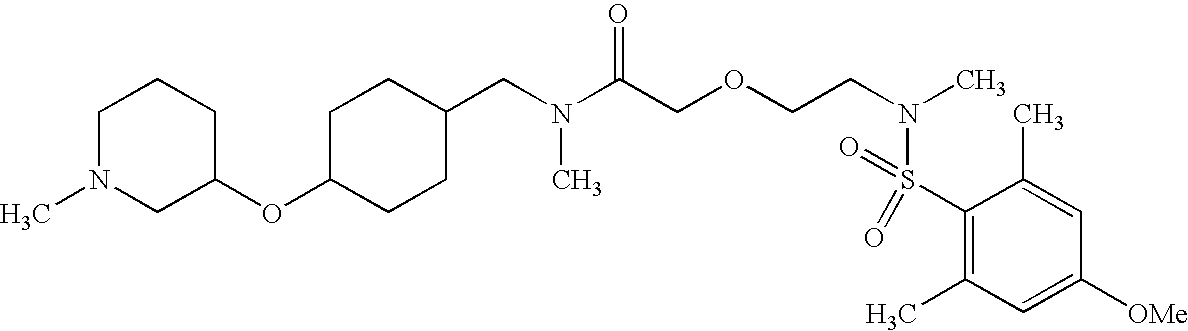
C(C1CCC(OC2CN(C)CCC2)CC1)N(C(COCCN(S(C1=C(C)C=C([OMe])C=C1C)(=O)=O)C)=O)C
